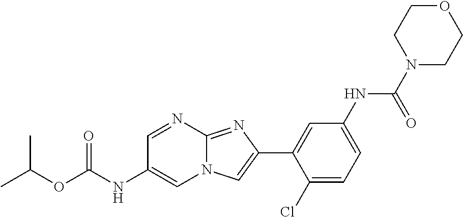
C1=NC2=NC(C3=CC(NC(N4CCOCC4)=O)=CC=C3Cl)=CN2C=C1NC(OC(C)C)=O
